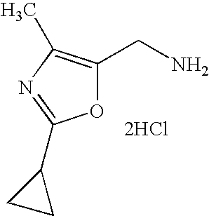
O1C(CN)=C(C)N=C1C1CC1.[2HCl]
